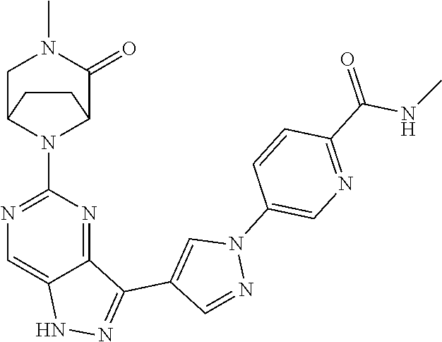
N(C)C(C1=NC=C(N2C=C(C3=NNC4=CN=C(N5C6C(=O)N(C)CC5CC6)N=C43)C=N2)C=C1)=O
